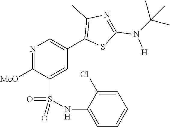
N1=C([MeO])C(S(NC2=CC=CC=C2Cl)(=O)=O)=CC(C2=C(C)N=C(N([H])C(C)(C)C)S2)=C1
